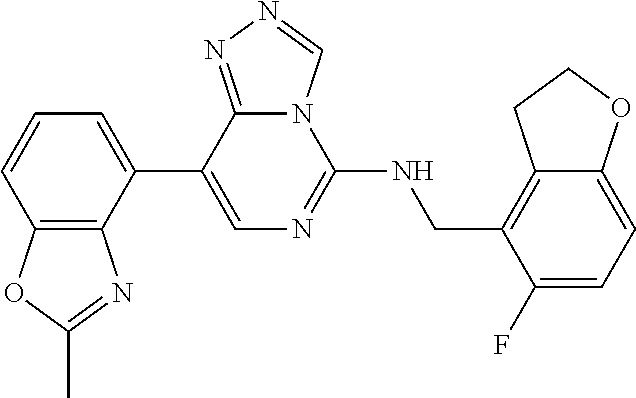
C1(C2=CC=CC3=C2N=C(C)O3)=CN=C(NCC2=C3C(=CC=C2F)OCC3)N2C1=NN=C2
